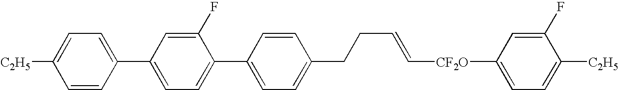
C1=CC(C2=CC=C(C3=CC=C(CCC=C[CF2O]C4=CC=C([C2H5])C(F)=C4)C=C3)C(F)=C2)=CC=C1[C2H5]
